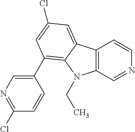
C12=C(C=NC=C1)N(CC)C1=C(C3=CN=C(Cl)C=C3)C=C(Cl)C=C21
